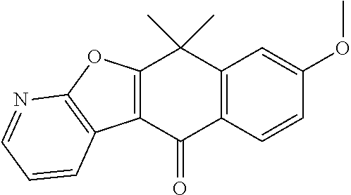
C12=C(C(=O)C3=C(C1(C)C)C=C(OC)C=C3)C1=C(O2)N=CC=C1
